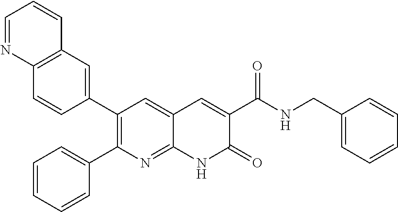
C12=C(C=C(C3=C(C4=CC=CC=C4)N=C4C(=C3)C=C(C(NCC3=CC=CC=C3)=O)C(=O)N4)C=C1)C=CC=N2
